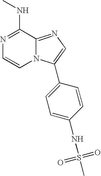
N1=C(NC)C2=NC=C(C3=CC=C(NS(=O)(=O)C)C=C3)N2C=C1
